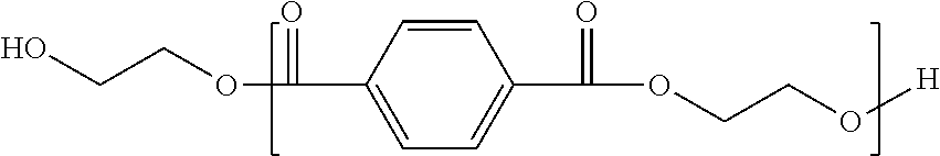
O(C(=O)C1=CC=C(C(OCCO[H])=O)C=C1)CCO
